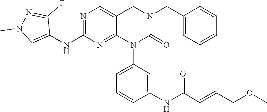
C1=CC(NC(C=CCOC)=O)=CC(N2C(=O)N(CC3=CC=CC=C3)CC3=CN=C(NC4=CN(C)N=C4F)N=C23)=C1
